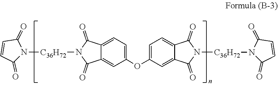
C1(OC2=CC=C3C(=C2)C(=O)N([C36H72]N2C(=O)C=CC2=O)C3=O)=CC=C2C(=C1)C(=O)N([C36H72]N1C(=O)C=CC1=O)C2=O
